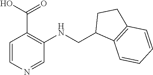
C1(CNC2=C(C(O)=O)C=CN=C2)C2=C(CC1)C=CC=C2
